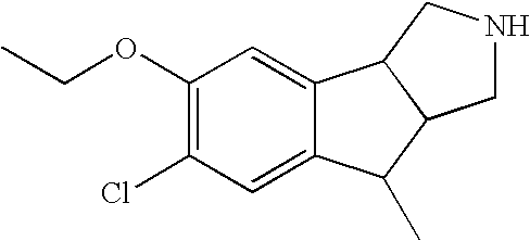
C1(OCC)=C(Cl)C=C2C(=C1)C1C(C2C)CNC1
